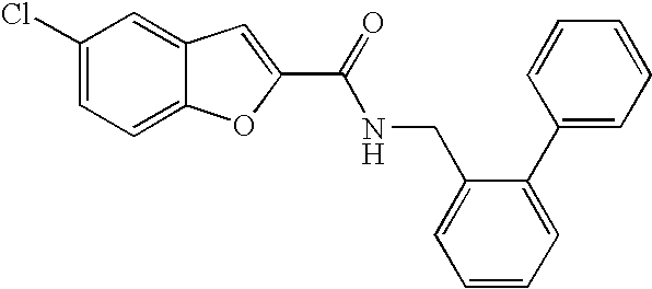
C1(C(=O)NCC2=CC=CC=C2C2=CC=CC=C2)=CC2=CC(Cl)=CC=C2O1
